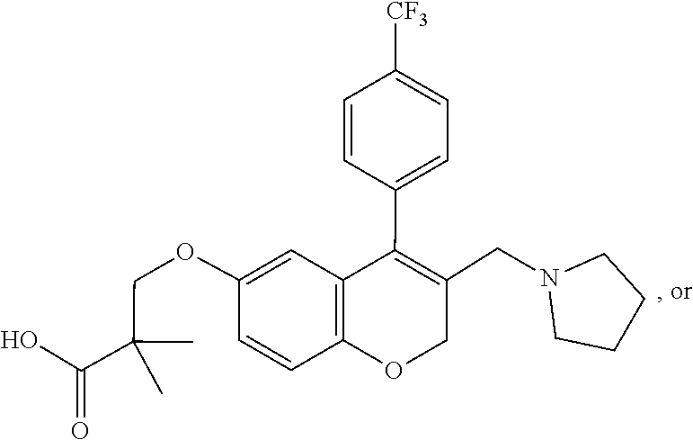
C1CN(CC2=C(C3=CC=C([CF3])C=C3)C3=C(C=CC(OCC(C(O)=O)(C)C)=C3)OC2)CC1
